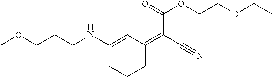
COCCCNC1=CC(=C(C#N)C(=O)OCCOCC)CCC1
